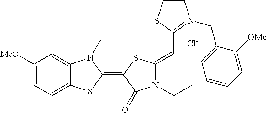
[Cl-].C1([MeO])=CC=C2C(=C1)N(C)C(=C1C(=O)N(CC)C(=CC3=[N+](CC4=CC=CC=C4[OMe])C=CS3)S1)S2
